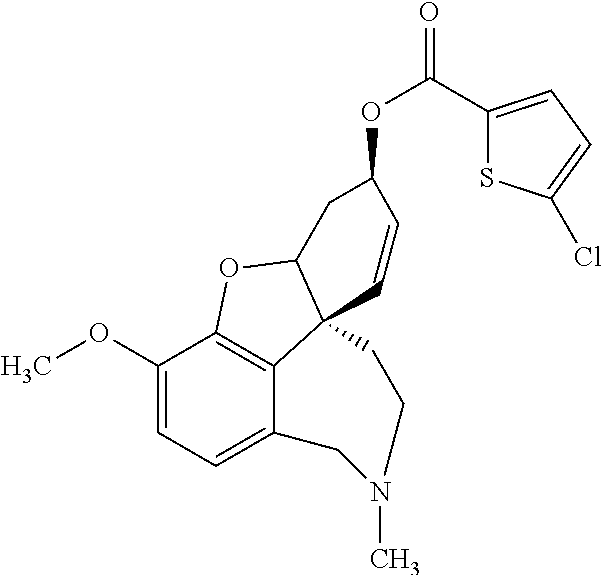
C1(OC)=CC=C2C3=C1OC1C3(C=CC(OC(=O)C3=CC=C(Cl)S3)C1)CCN(C)C2
